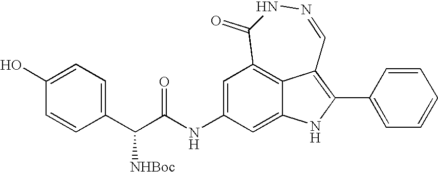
C1=C(NC(=O)C([NHBoc])C2=CC=C(O)C=C2)C=C2NC(C3=CC=CC=C3)=C3C2=C1C(=O)NN=C3
